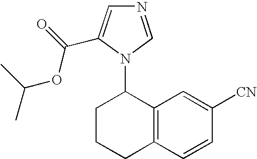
C1CC(N2C=NC=C2C(=O)OC(C)C)C2=C(C1)C=CC([CN])=C2
